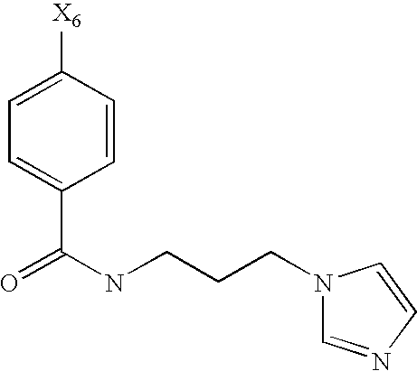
C1=C([X6])C=CC(C(NCCCN2C=NC=C2)=O)=C1
